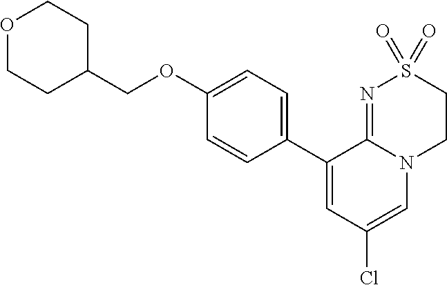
C1(OCC2CCOCC2)=CC=C(C2=CC(Cl)=CN3C2=NS(=O)(=O)CC3)C=C1
